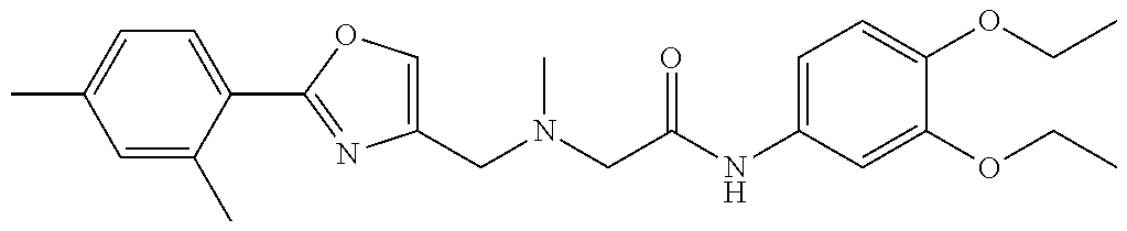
C1(CN(C)CC(=O)NC2=CC=C(OCC)C(OCC)=C2)=COC(C2=CC=C(C)C=C2C)=N1
